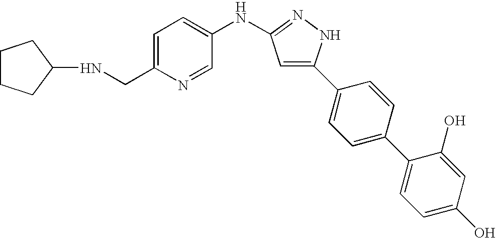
C1=C(CNC2CCCC2)N=CC(NC2=NNC(C3=CC=C(C4=CC=C(O)C=C4O)C=C3)=C2)=C1
